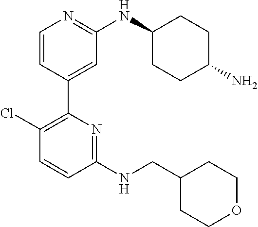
C1=CC(C2=C(Cl)C=CC(NCC3CCOCC3)=N2)=CC(NC2CCC(N)CC2)=N1
